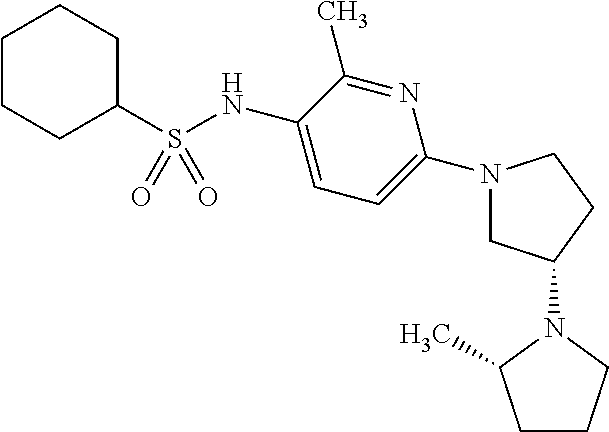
C1CCC(S(NC2=CC=C(N3CC(N4C(C)CCC4)CC3)N=C2C)(=O)=O)CC1
